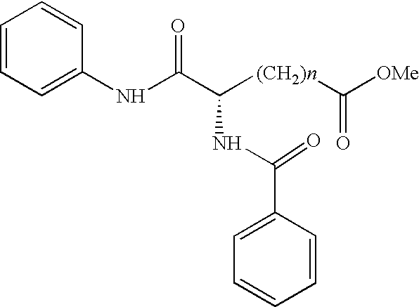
C1=CC=C(NC(C([(CH2)n]C([OMe])=O)NC(C2=CC=CC=C2)=O)=O)C=C1
